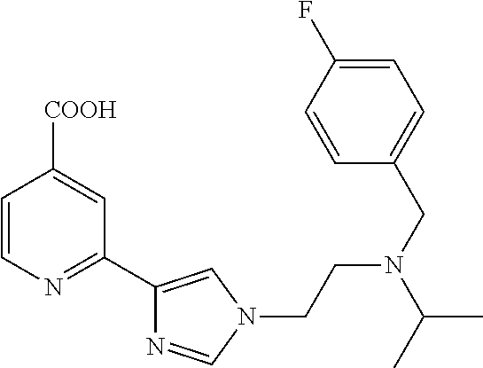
C1=CN=C(C2=CN(CCN(CC3=CC=C(F)C=C3)C(C)C)C=N2)C=C1[COOH]
